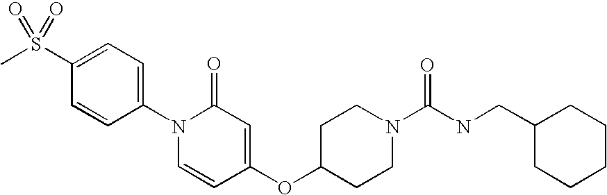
C1(S(C)(=O)=O)=CC=C(N2C=CC(OC3CCN(C(NCC4CCCCC4)=O)CC3)=CC2=O)C=C1
